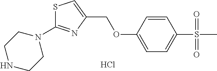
C1=CC(OCC2=CSC(N3CCNCC3)=N2)=CC=C1S(C)(=O)=O.Cl
